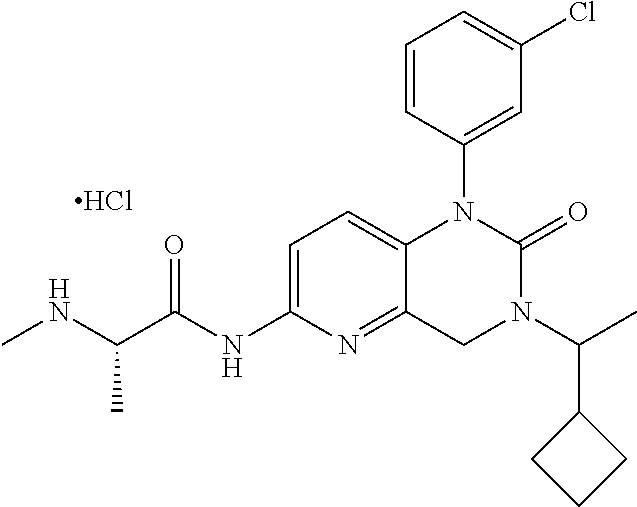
C1=CC(N2C3=CC=C(NC(C(NC)C)=O)N=C3CN(C(C)C3CCC3)C2=O)=CC(Cl)=C1.Cl
